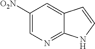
C1([O2N])=CN=C2C(=C1)C=CN2
